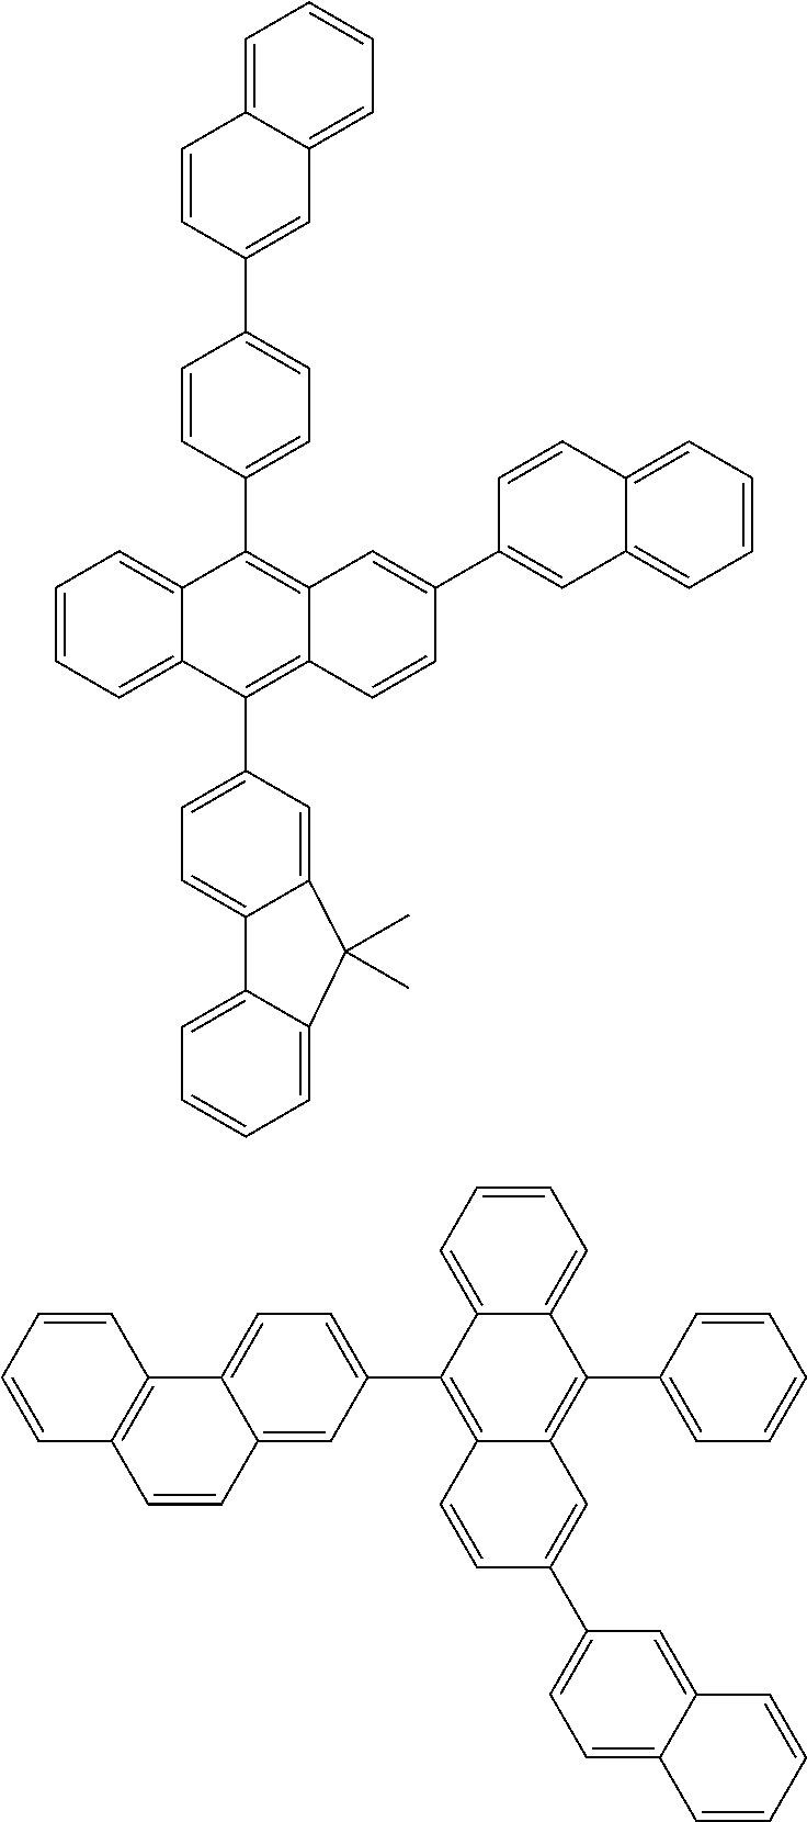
C1=CC=C2C(=C1)C(C1=CC=C(C3=CC4=CC=CC=C4C=C3)C=C1)=C1C(=C2C2=CC=C3C(=C2)C(C)(C)C2=CC=CC=C32)C=CC(C2=CC3=CC=CC=C3C=C2)=C1.C12=C(C=CC=C1)C=CC1=CC(C3=C4C(=C(C5=CC=CC=C5)C5=CC=CC=C35)C=C(C3=CC=C5C(=C3)C=CC=C5)C=C4)=CC=C21
